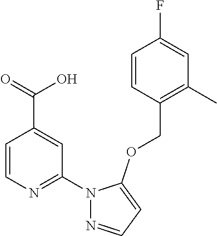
C1=CN=C(N2N=CC=C2OCC2=C(C)C=C(F)C=C2)C=C1C(=O)O
